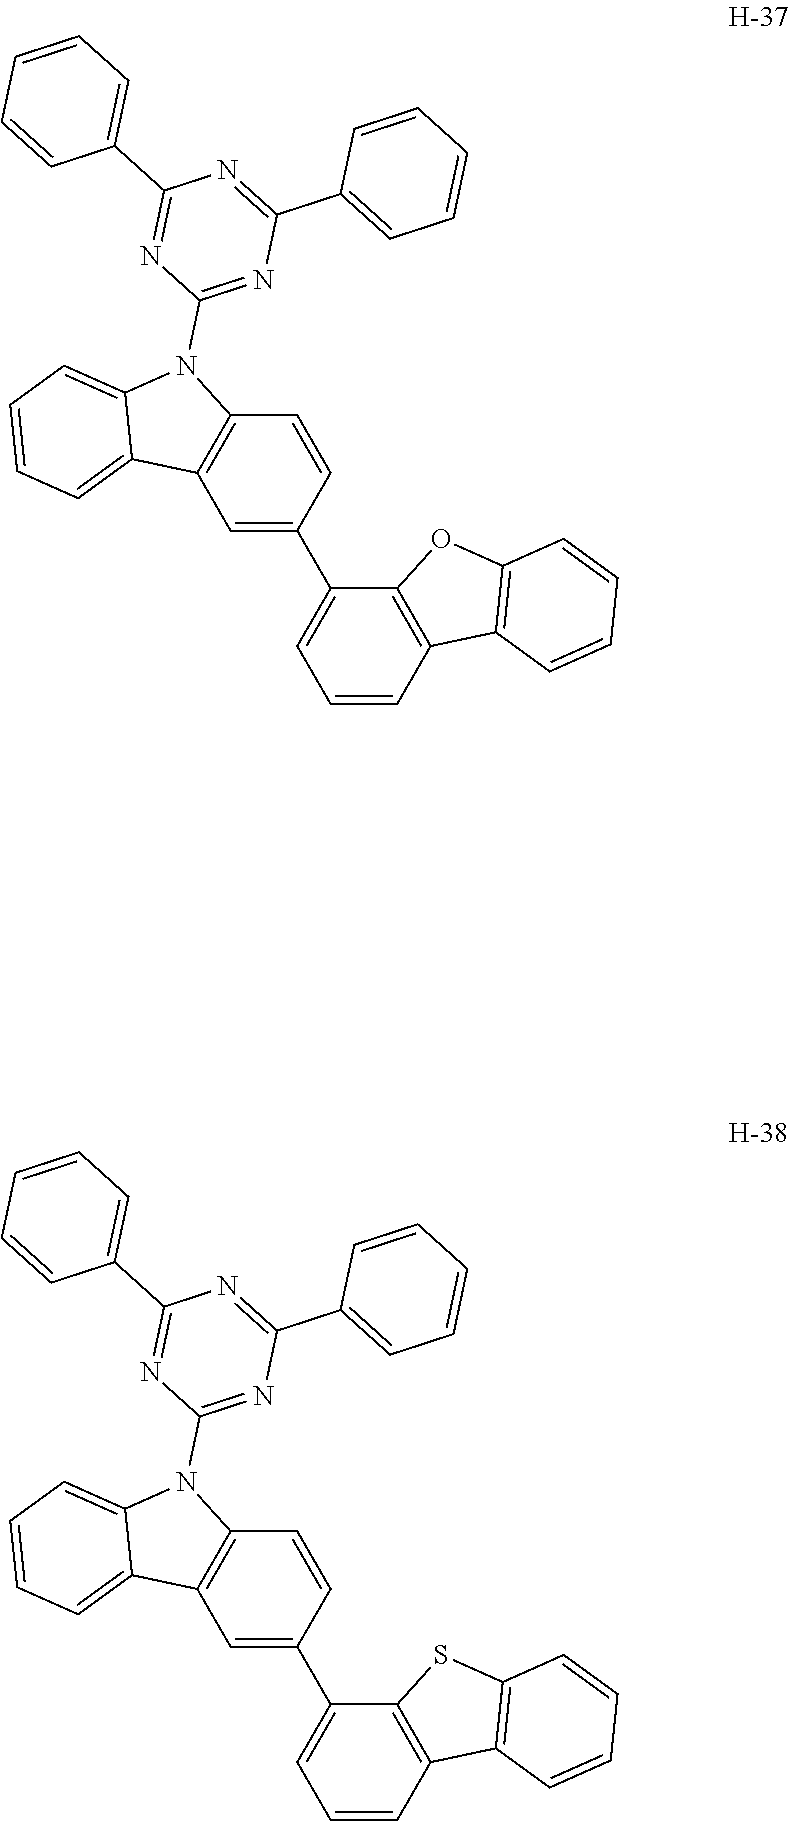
C1=CC2=C(C(C3=CC4=C(C=C3)N(C3=NC(C5=CC=CC=C5)=NC(C5=CC=CC=C5)=N3)C3=CC=CC=C43)=C1)OC1=C2C=CC=C1.C1=CC2=C(C(C3=CC4=C(C=C3)N(C3=NC(C5=CC=CC=C5)=NC(C5=CC=CC=C5)=N3)C3=CC=CC=C43)=C1)SC1=C2C=CC=C1
